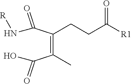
C(=C(C(=O)O)C)(C(=O)N[R])CCC([R1])=O
